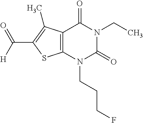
C12=C(N(CCCF)C(=O)N(CC)C1=O)SC(C([H])=O)=C2C
